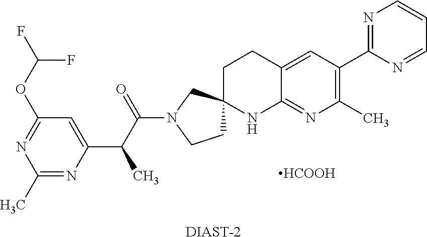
C1(C)=NC(C(C(N2CCC3(C2)CCC2=CC(C4=NC=CC=N4)=C(C)N=C2N3)=O)C)=CC(OC(F)F)=N1.[DIAST-2].[HCOOH]
